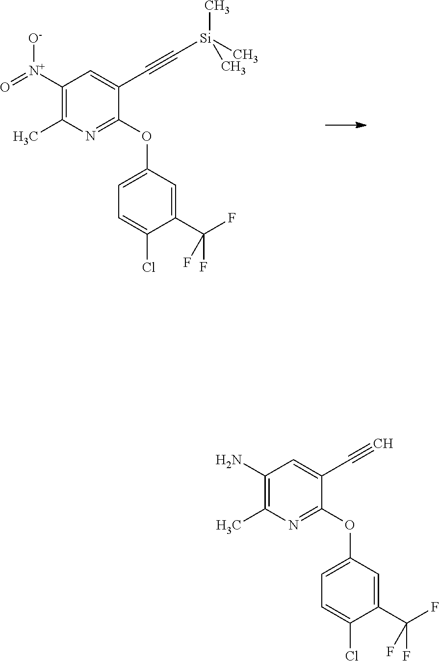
C1([N+](=O)[O-])=C(C)N=C(OC2=CC=C(Cl)C(C(F)(F)F)=C2)C(C#C[Si](C)(C)C)=C1.C1(N)=C(C)N=C(OC2=CC=C(Cl)C(C(F)(F)F)=C2)C(C#C)=C1
